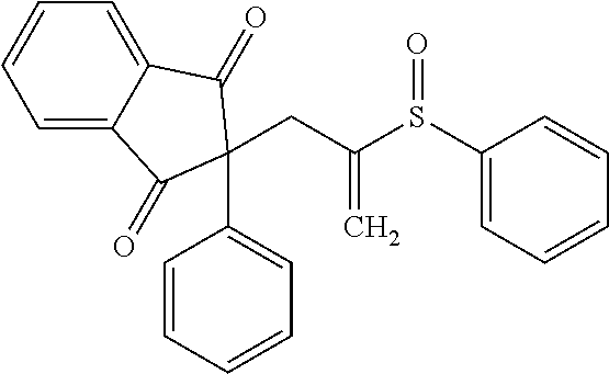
C1=CC=CC=C1C1(CC(=C)S(C2=CC=CC=C2)=O)C(=O)C2=CC=CC=C2C1=O
